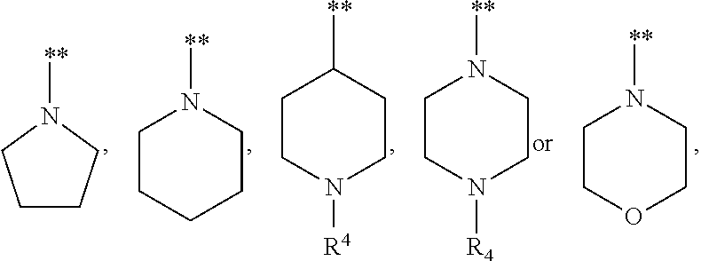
C1COCCN1[**].C1CN([R4])CCN1[**].C1CN([R4])CCC1[**].C1CCCCN1[**].C1CCN([**])C1
